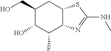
C1(CO)C(O)C(F)C2C(C1)SC(NC)=N2
